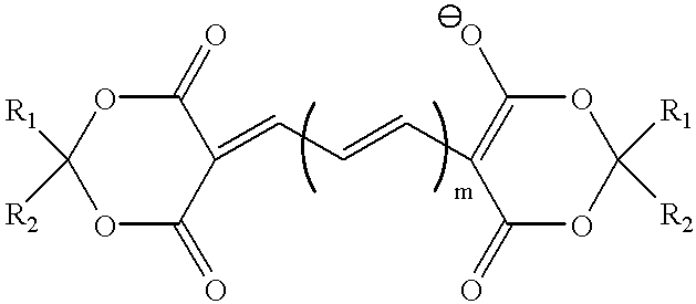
O1C(=O)C(=CC=CC2=C(O)OC([R1])([R2])OC2=O)C(=O)OC1([R1])[R2]
